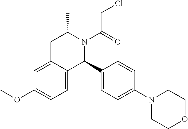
C1=C2C(=CC(OC)=C1)CC(C)N(C(=O)CCl)C2C1=CC=C(N2CCOCC2)C=C1
